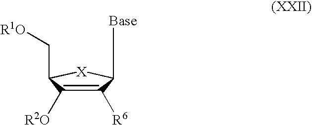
C1([R6])=C([R2O])C(C[R1O])[X]C1[Base]
